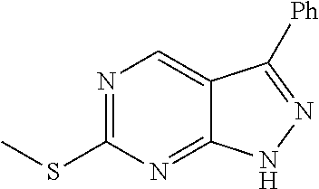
N1=C(SC)N=C2C(=C1)C([Ph])=NN2
